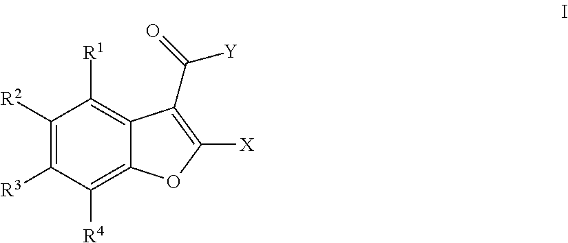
C1([R2])=C([R3])C([R4])=C2C(=C1[R1])C(C([Y])=O)=C([X])O2
